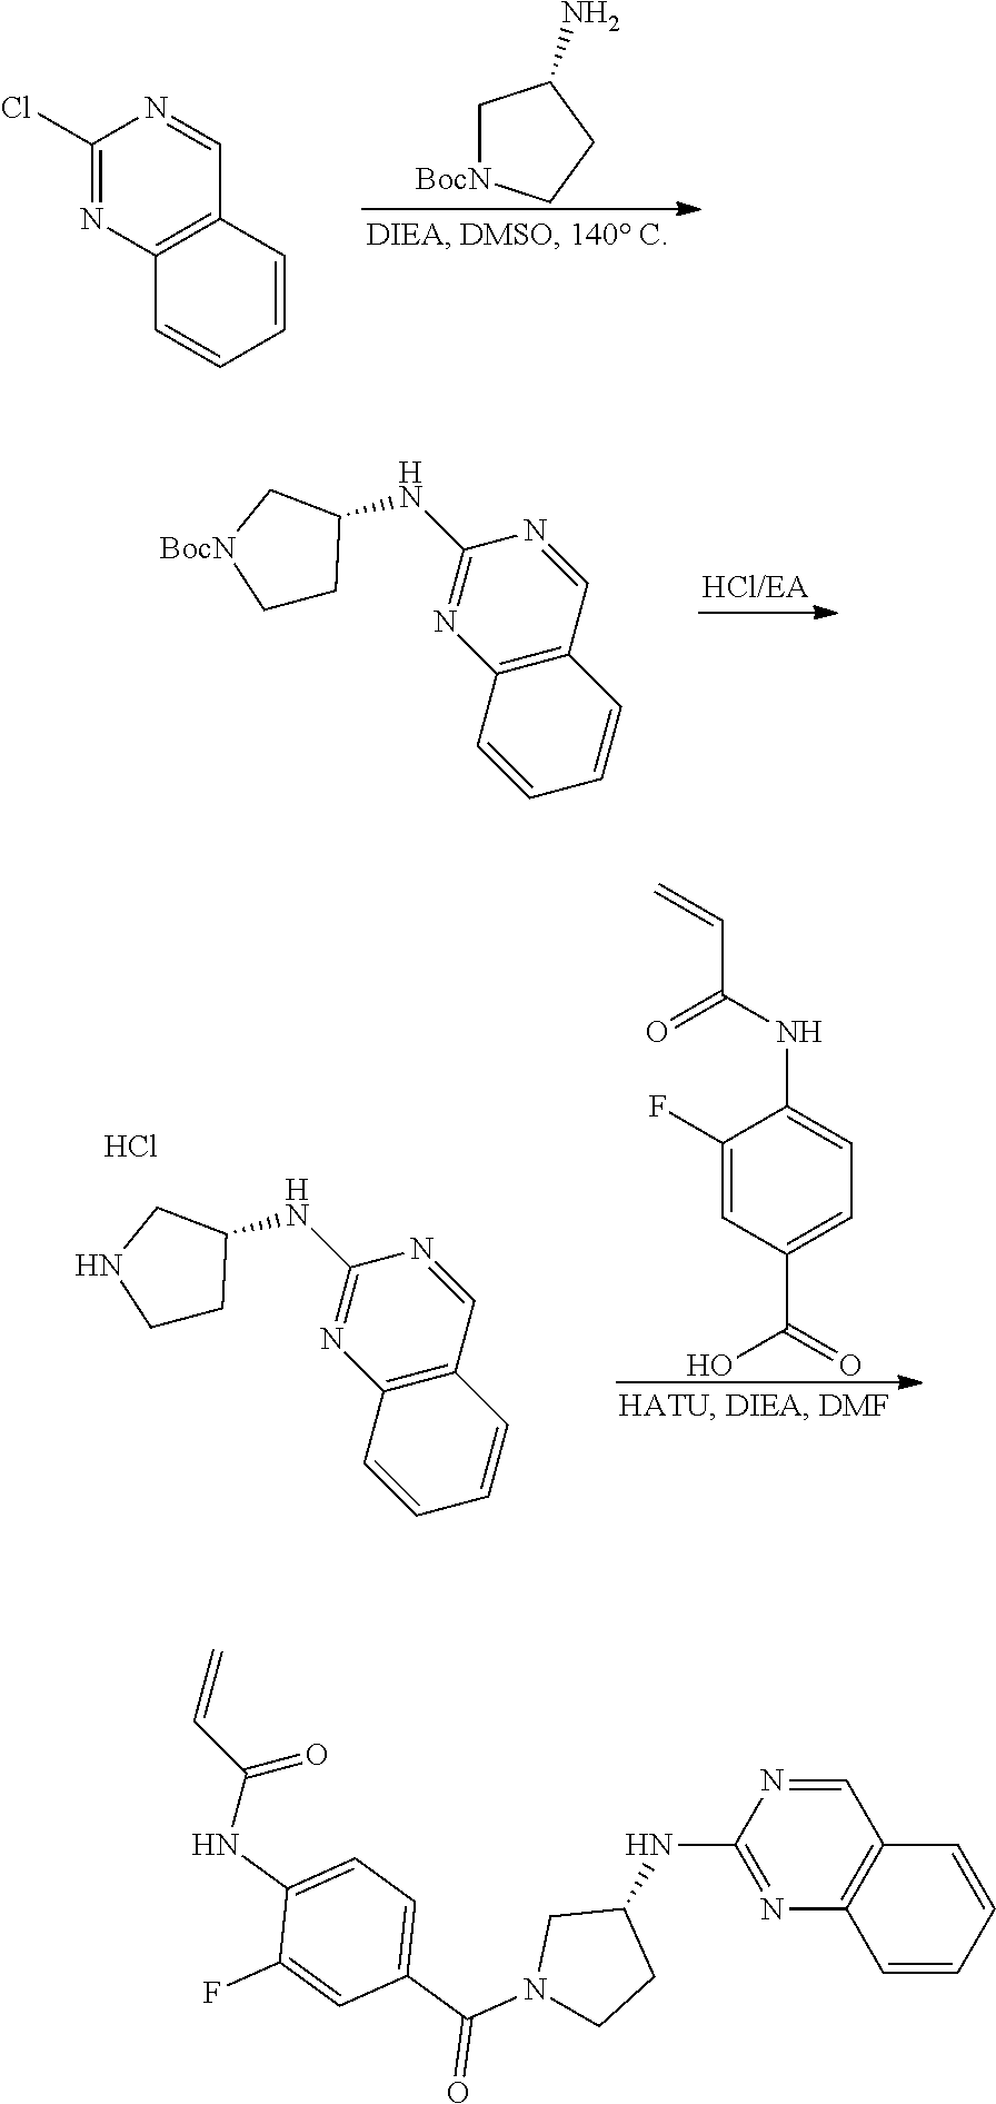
C1(Cl)=NC2=C(C=N1)C=CC=C2.C1[BocN]CCC1N.C12=C(C=NC(NC3CC[BocN]C3)=N1)C=CC=C2.C12=C(C=NC(NC3CCNC3)=N1)C=CC=C2.Cl.C1(F)=CC(C(=O)O)=CC=C1NC(C=C)=O.N1=C(NC2CN(C(C3=CC=C(NC(C=C)=O)C(F)=C3)=O)CC2)N=CC2=C1C=CC=C2
